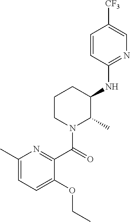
C1=CC(NC2CCCN(C(=O)C3=NC(C)=CC=C3OCC)C2C)=NC=C1[CF3]
